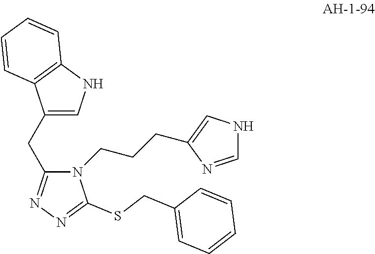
C(C1=NN=C(SCC2=CC=CC=C2)N1CCCC1=CNC=N1)C1=CNC2=C1C=CC=C2
